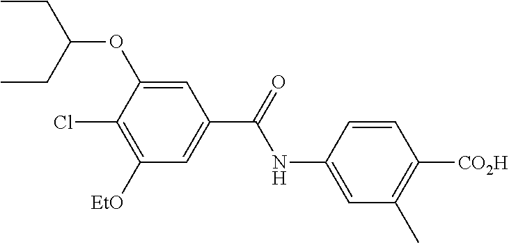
C1=C(NC(=O)C2=CC([EtO])=C(Cl)C(OC(CC)CC)=C2)C=CC([CO2H])=C1C
